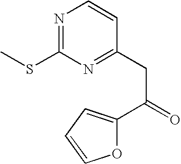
C(C(C1=CC=CO1)=O)C1=NC(SC)=NC=C1
